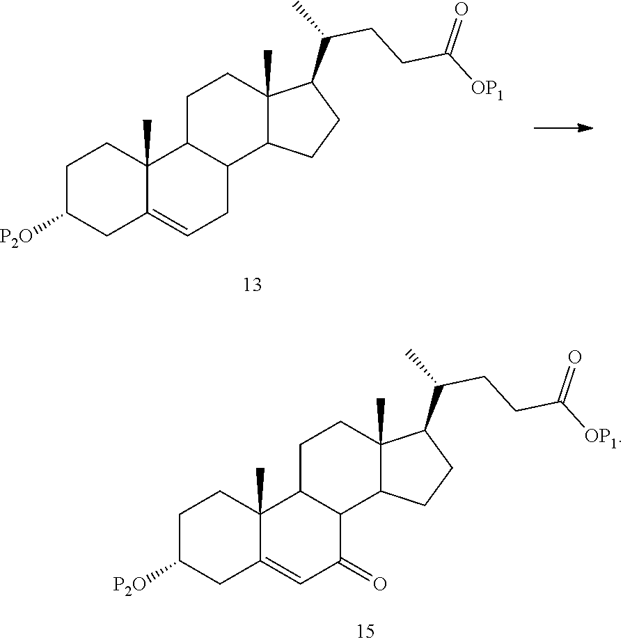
C1C([P2O])CC2=CCC3C(C2(C)C1)CCC1(C)C3CCC1C(CCC([OP1])=O)C.C1C([P2O])CC2=CC(=O)C3C(C2(C)C1)CCC1(C)C3CCC1C(CCC([OP1])=O)C
